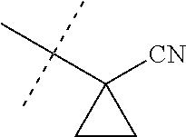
C(C1([CN])CC1)(C)(C)C
